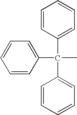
C1=CC=CC(C(C)(C2=CC=CC=C2)C2=CC=CC=C2)=C1
